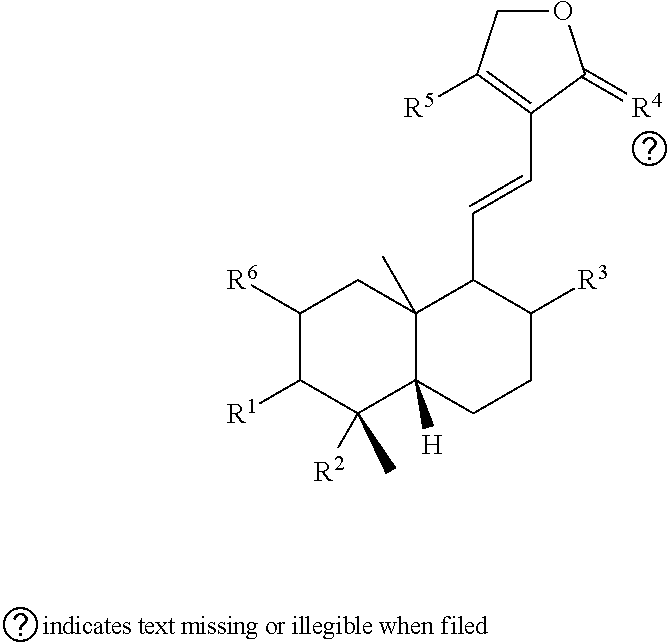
C1([R6])C([R1])C(C)([R2])C2([H])C(C)(C1)C(C=CC1=C([R5])COC1=[R4])C([R3])CC2
